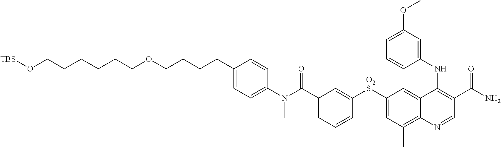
C1(N(C(C2=CC=CC([O2S]C3=CC(C)=C4C(=C3)C(NC3=CC(OC)=CC=C3)=C(C(N)=O)C=N4)=C2)=O)C)=CC=C(CCCCOCCCCCCO[TBS])C=C1
